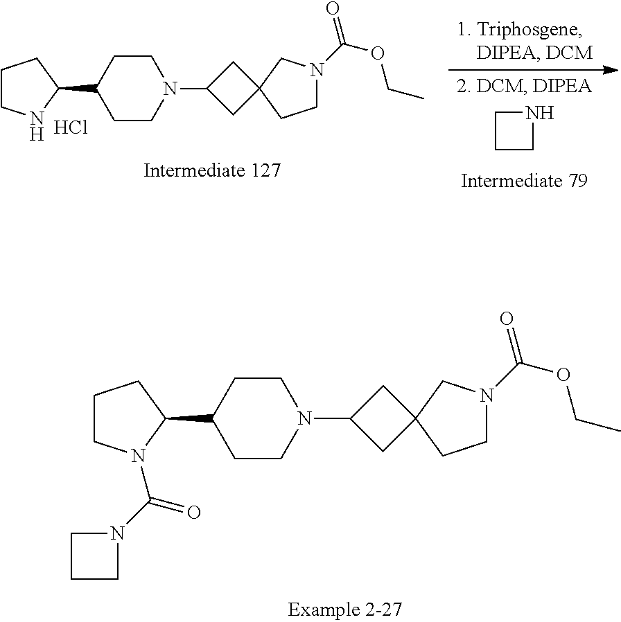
C1CN(C(=O)N2CCC2)C(C2CCN(C3CC4(C3)CCN(C(=O)OCC)C4)CC2)C1.C1CNC(C2CCN(C3CC4(C3)CCN(C(=O)OCC)C4)CC2)C1.Cl.C1CCN1
